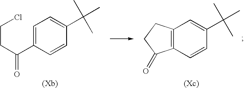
C12=C(C=CC(C(C)(C)C)=C1)C(=O)CC2.C1=C(C(CCCl)=O)C=CC(C(C)(C)C)=C1
